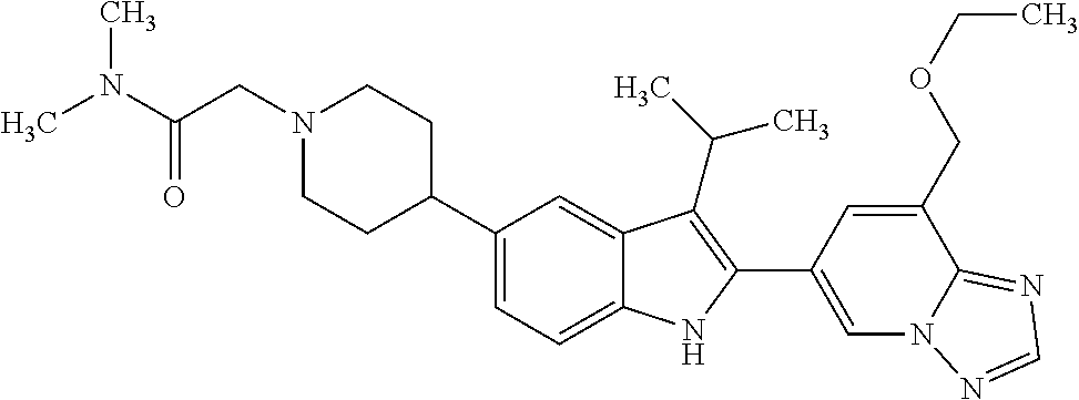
N1(CC(N(C)C)=O)CCC(C2=CC=C3C(=C2)C(C(C)C)=C(C2=CN4C(=NC=N4)C(COCC)=C2)N3)CC1
